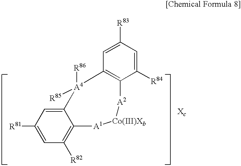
C12=CC([R81])=CC([R82])=C1[A1][Co(III)Xb][A2]C1=C([A4]2([R86])[R85])C=C([R83])C=C1[R84]
